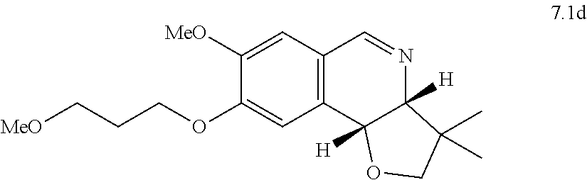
[MeO]CCCOC1=CC2=C(C=C1[MeO])C=NC1([H])C2([H])OCC1(C)C
